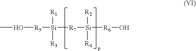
CO[R5][Si]([R7][Si]([R6]O)([R2])[R4])([R1])[R3]
